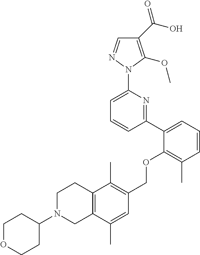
C1(C(O)=O)=C(OC)N(C2=CC=CC(C3=CC=CC(C)=C3OCC3=C(C)C4=C(C(C)=C3)CN(C3CCOCC3)CC4)=N2)N=C1
